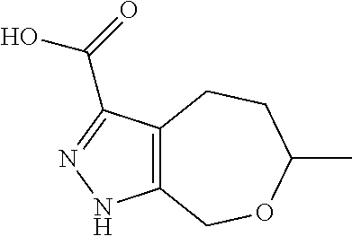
C12=C(CCC(C)OC1)C(C(=O)O)=NN2
